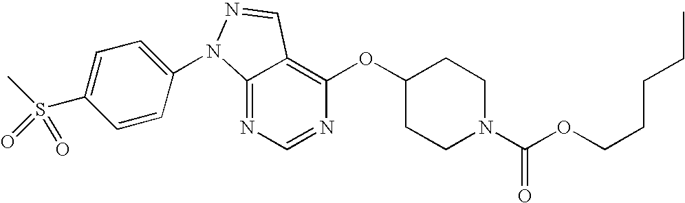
C12=NC=NC(OC3CCN(C(OCCCCC)=O)CC3)=C1C=NN2C1=CC=C(S(C)(=O)=O)C=C1
